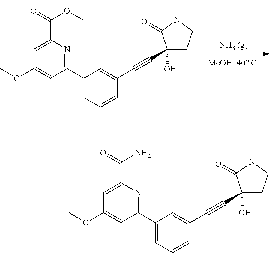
C1(C2=NC(C(=O)OC)=CC(OC)=C2)=CC=CC(C#CC2(O)CCN(C)C2=O)=C1.C1(C2=NC(C(=O)N)=CC(OC)=C2)=CC=CC(C#CC2(O)CCN(C)C2=O)=C1
